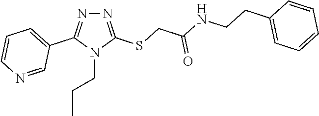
N1=C(SCC(NCCC2=CC=CC=C2)=O)N(CCC)C(C2=CC=CN=C2)=N1
